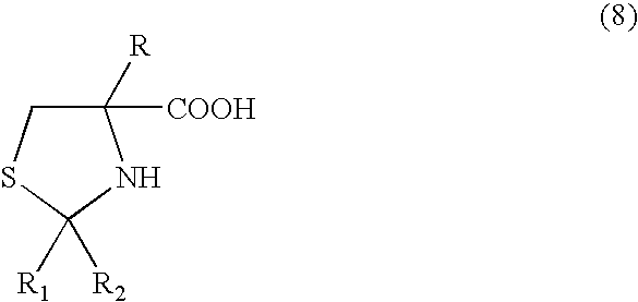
C1([COOH])([R])CSC([R2])([R1])N1
